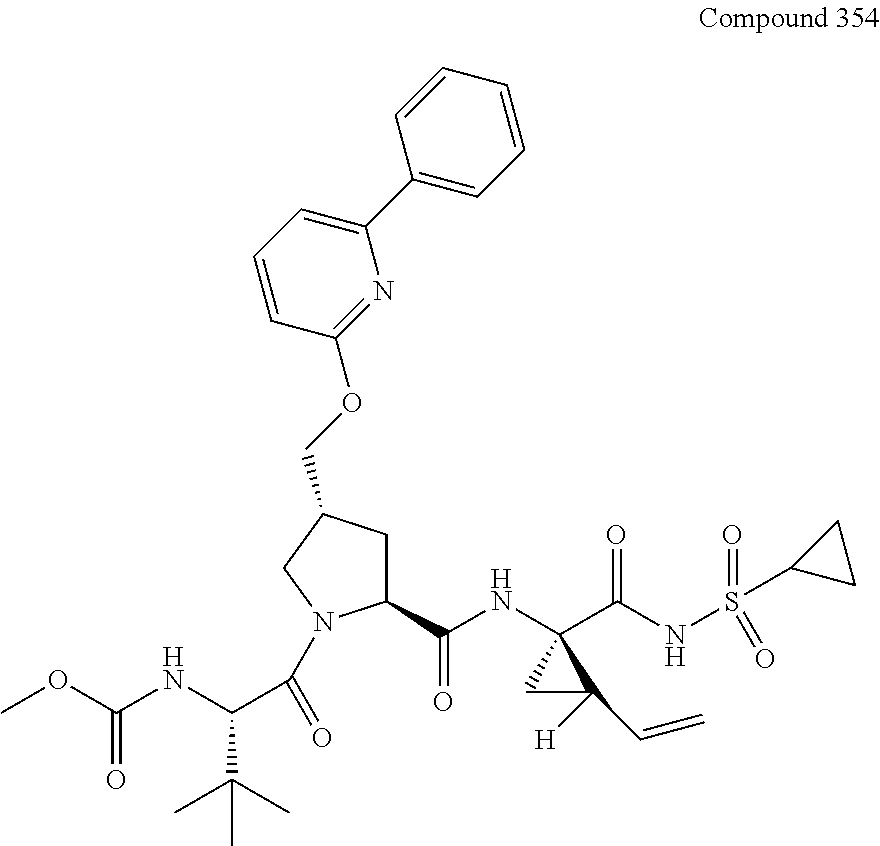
COC(NC(C(C)(C)C)C(=O)N1C(C(NC2(C(NS(=O)(C3CC3)=O)=O)CC2([H])C=C)=O)CC(COC2=NC(C3=CC=CC=C3)=CC=C2)C1)=O
